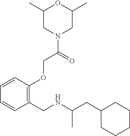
C1C(CC(NCC2=C(OCC(=O)N3CC(C)OC(C)C3)C=CC=C2)C)CCCC1
